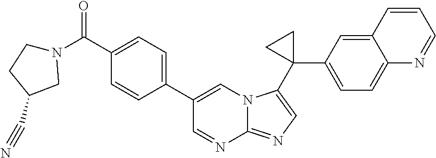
C1(C(=O)N2CCC(C#N)C2)=CC=C(C2=CN3C(=NC=C3C3(C4=CC=C5C(=C4)C=CC=N5)CC3)N=C2)C=C1
